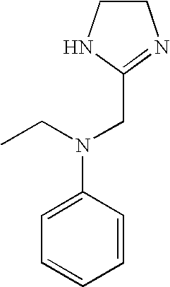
C(N(C1=CC=CC=C1)CC1=NCCN1)C
